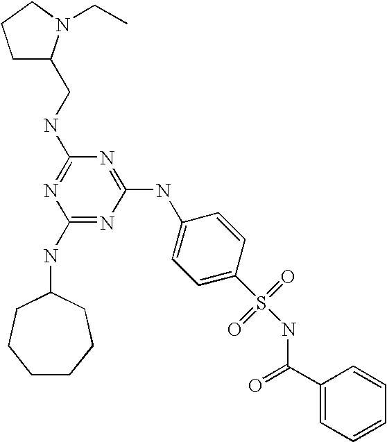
C1(NC2CCCCCC2)=NC(NC2=CC=C(S(=O)(=O)NC(C3=CC=CC=C3)=O)C=C2)=NC(NCC2CCCN2CC)=N1
